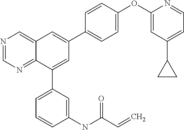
C1(OC2=CC(C3CC3)=CC=N2)=CC=C(C2=CC3=CN=CN=C3C(C3=CC=CC(NC(C=C)=O)=C3)=C2)C=C1
